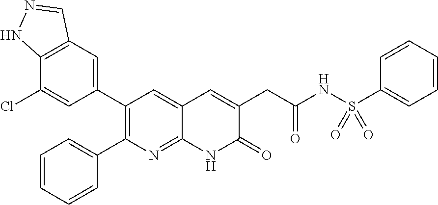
C12=C(C=C(C3=C(C4=CC=CC=C4)N=C4C(=C3)C=C(CC(NS(C3=CC=CC=C3)(=O)=O)=O)C(=O)N4)C=C1Cl)C=NN2
